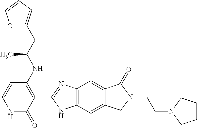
C12=C(C=C3C(=C1)C(=O)N(CCN1CCCC1)C3)NC(C1=C(NC(CC3=CC=CO3)C)C=CNC1=O)=N2
